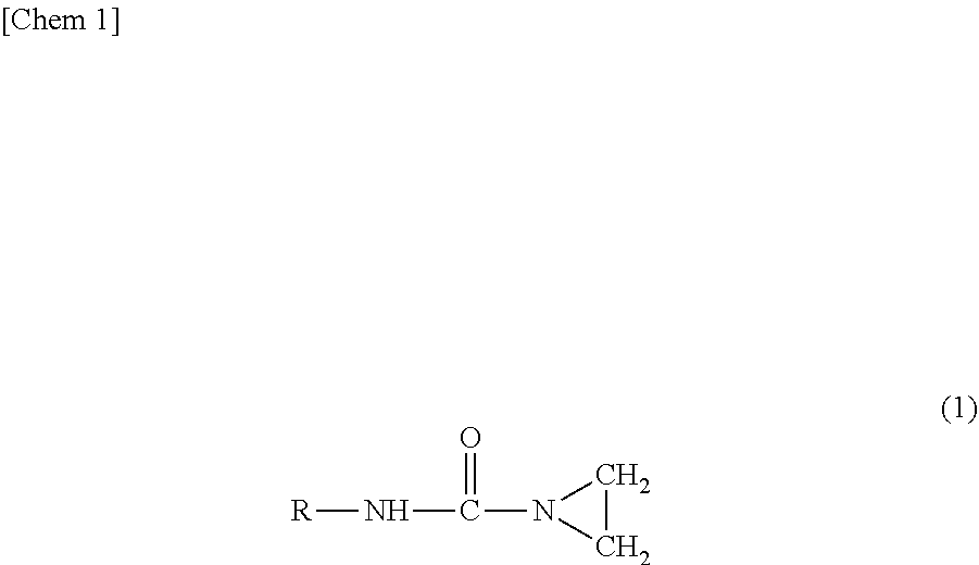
[R]NC(N1CC1)=O
